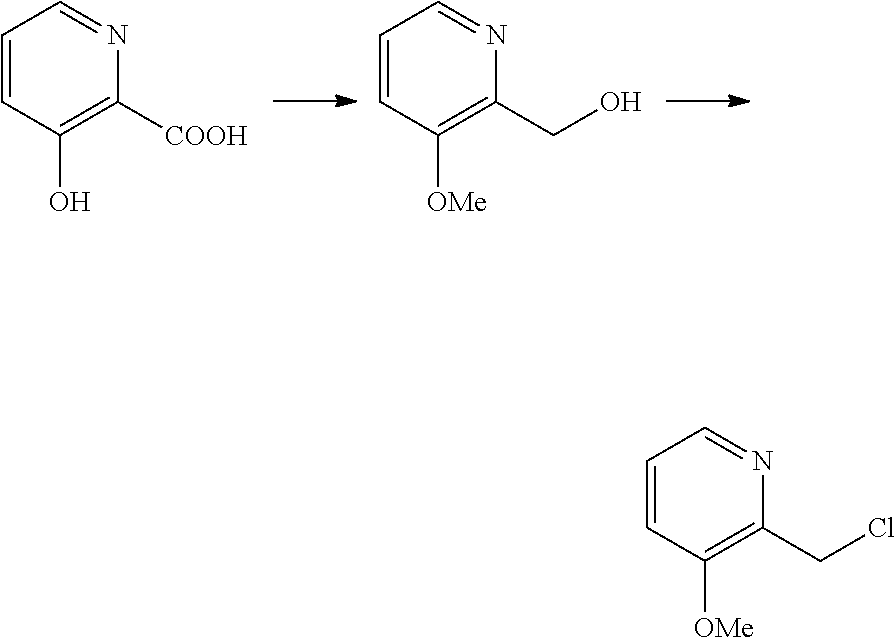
C1=CC(O)=C([COOH])N=C1.C1=CC([OMe])=C(CO)N=C1.C1=CC([OMe])=C(CCl)N=C1
